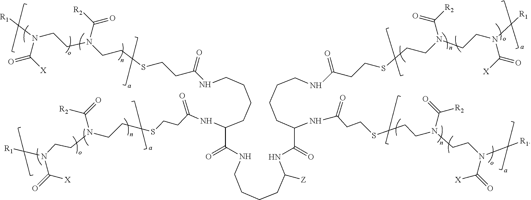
C(NC(CCSCCN(CCN(C(=O)[X])[R1])C(=O)[R2])=O)CCCC(NC(CCSCCN(CCN([R1])C([X])=O)C([R2])=O)=O)C(=O)NCCCCC(NC(=O)C(CCCCNC(=O)CCSCCN(CCN([R1])C([X])=O)C([R2])=O)NC(CCSCCN(CCN([R1])C(=O)[X])C(=O)[R2])=O)[Z]
